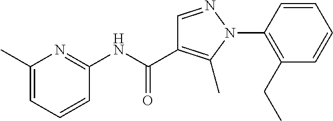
C1(NC(=O)C2=C(C)N(C3=C(CC)C=CC=C3)N=C2)=NC(C)=CC=C1
